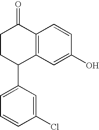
C12=C(C=C(O)C=C1)C(C1=CC=CC(Cl)=C1)CCC2=O
